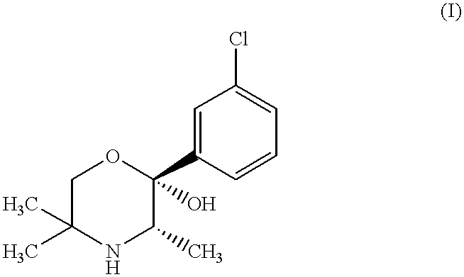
C1C(C)(C)NC(C)C(O)(C2=CC(Cl)=CC=C2)O1
